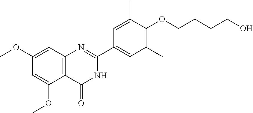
C1=C(OC)C2=C(C=C1OC)N=C(C1=CC(C)=C(OCCCCO)C(C)=C1)NC2=O
